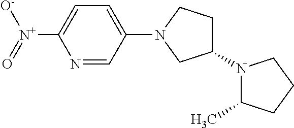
C1(N2CC(N3C(C)CCC3)CC2)=CC=C([N+](=O)[O-])N=C1
